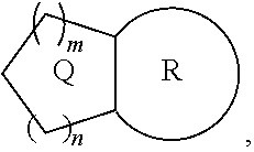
C1CCCC1.[Q].[R]
